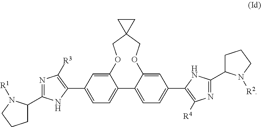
C12=CC(C3=C([R3])N=C(C4CCCN4[R1])N3)=CC=C1C1=CC=C(C3=C([R4])N=C(C4CCCN4[R2])N3)C=C1OCC1(CO2)CC1
